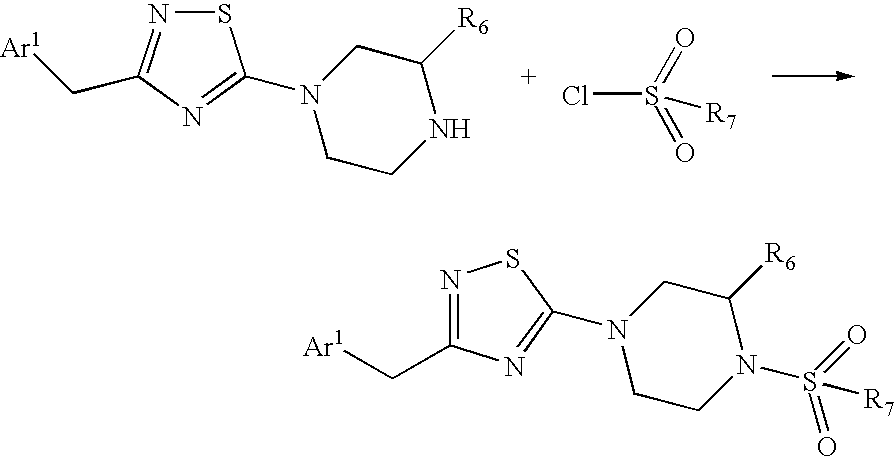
ClS(=O)(=O)[R7].S1N=C(C[Ar1])N=C1N1CCNC([R6])C1.N1(C2=NC(C[Ar1])=NS2)CCN(S(=O)(=O)[R7])C([R6])C1
